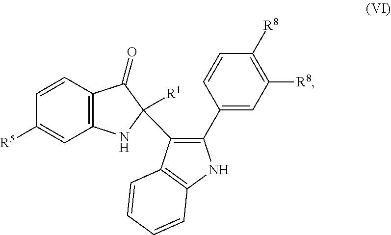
C12=C(NC([R1])(C3=C(C4=CC([R8])=C([R8])C=C4)NC4=C3C=CC=C4)C1=O)C=C([R5])C=C2
